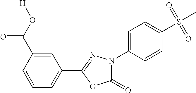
C1(=O)N(C2=CC=C(S(C)(=O)=O)C=C2)N=C(C2=CC=CC(C(O[H])=O)=C2)O1
